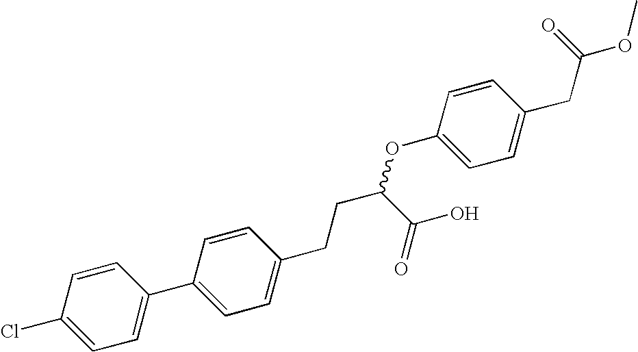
C1=CC(Cl)=CC=C1C1=CC=C(CCC(OC2=CC=C(CC(OC)=O)C=C2)C(O)=O)C=C1
